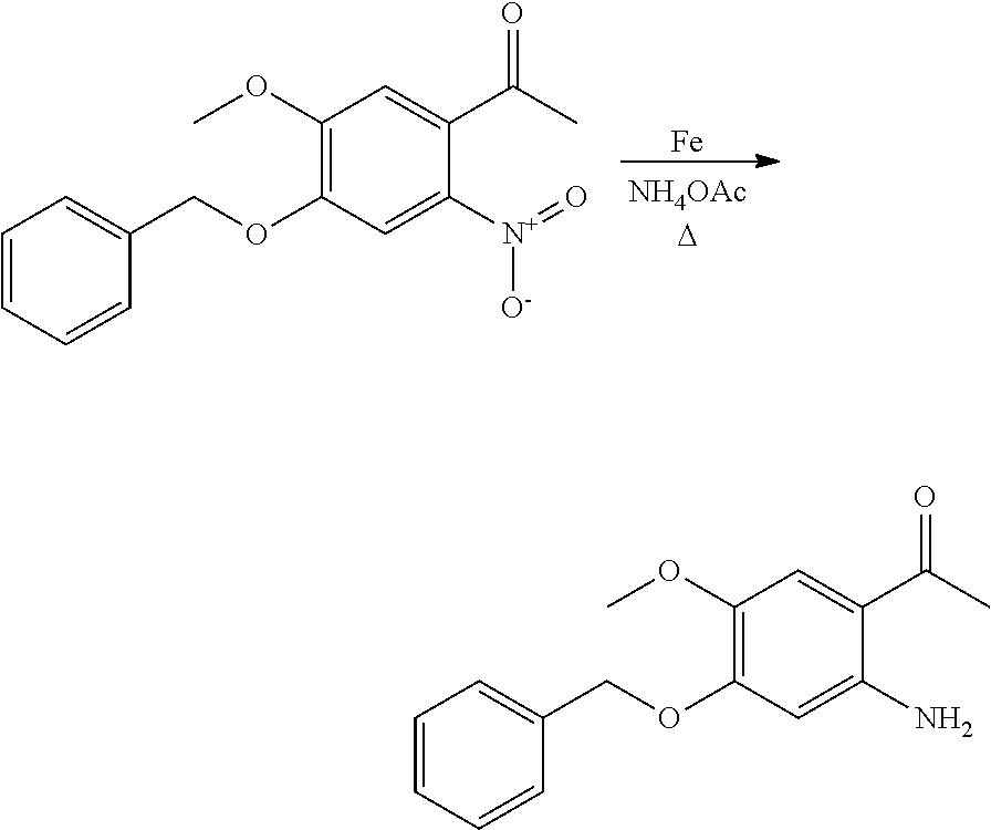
[Fe].C1=CC=CC(COC2=C(OC)C=C(C(C)=O)C([N+](=O)[O-])=C2)=C1.C1=CC=CC(COC2=C(OC)C=C(C(C)=O)C(N)=C2)=C1
